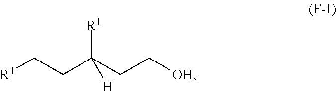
[R1]CCC(CC[OH])([R1])[H]
